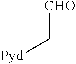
C([CHO])[Pyd]
